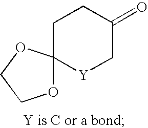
C1CC(=O)C[Y]C12OCCO2
